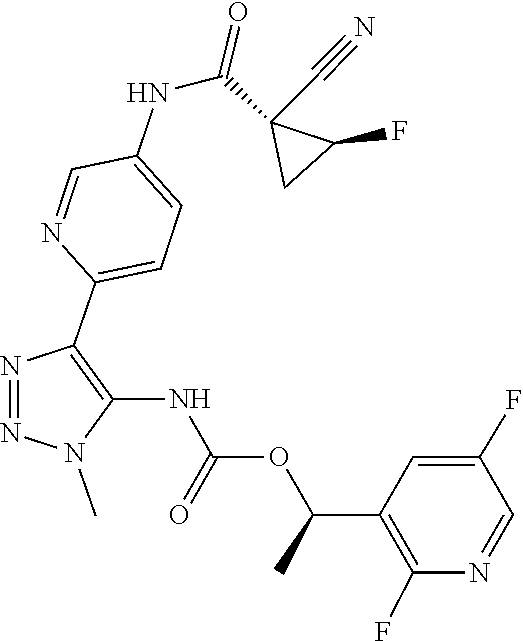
N1=NN(C)C(NC(OC(C2=C(F)N=CC(F)=C2)C)=O)=C1C1=CC=C(NC(=O)C2(C#N)C(F)C2)C=N1
